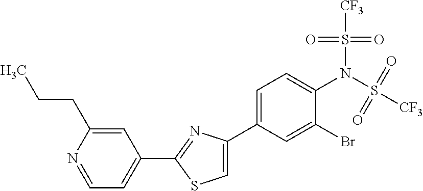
C1(C2=NC(C3=CC=C(N(S([CF3])(=O)=O)S([CF3])(=O)=O)C(Br)=C3)=CS2)=CC=NC(CCC)=C1
